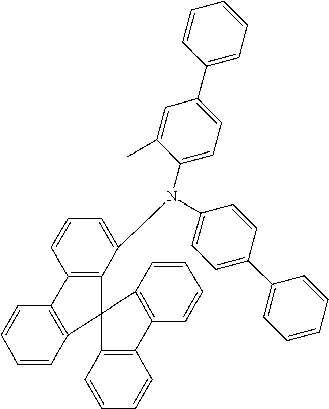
C1=CC2=C(C=C1)C1=C(C=CC=C1)C21C2=C(C=CC=C2N(C2=CC=C(C3=CC=CC=C3)C=C2C)C2=CC=C(C3=CC=CC=C3)C=C2)C2=C1C=CC=C2
